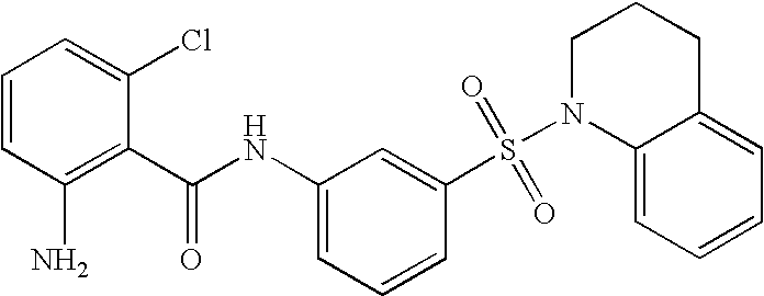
C1(NC(C2=C(N)C=CC=C2Cl)=O)=CC=CC(S(N2C3=CC=CC=C3CCC2)(=O)=O)=C1
